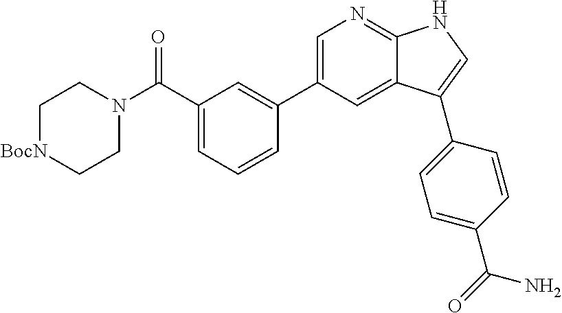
C1(C2=CN=C3C(=C2)C(C2=CC=C(C(=O)N)C=C2)=CN3)=CC(C(N2CC[BocN]CC2)=O)=CC=C1
